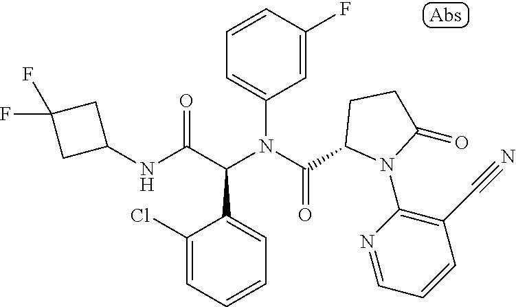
C1=CC(F)=CC(N(C(=O)C2N(C3=C(C#N)C=CC=N3)C(=O)CC2)C(C(NC2CC(F)(F)C2)=O)C2=CC=CC=C2Cl)=C1
